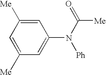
C1=C([Me])C=C(N(C([Me])=O)[Ph])C=C1[Me]
